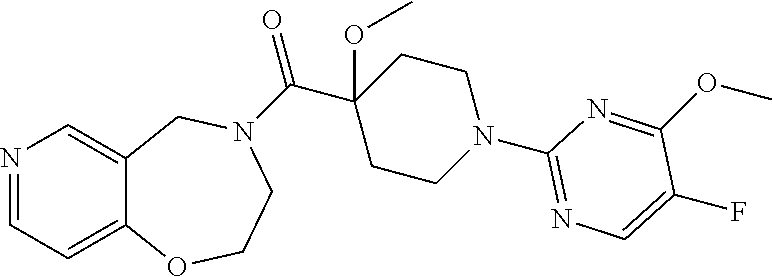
N1=CC=C2C(=C1)CN(C(C1(OC)CCN(C3=NC=C(F)C(OC)=N3)CC1)=O)CCO2
